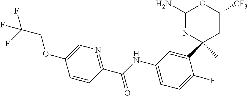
C1(N)=NC(C2=CC(NC(C3=NC=C(OCC(F)(F)F)C=C3)=O)=CC=C2F)(C)CC([CF3])O1
